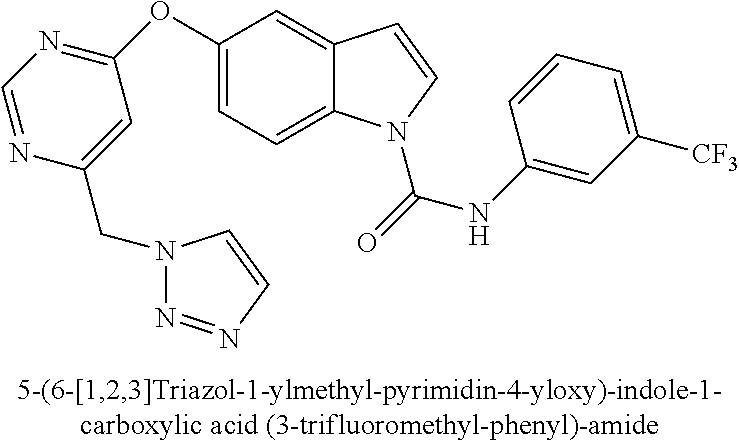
C1(OC2=NC=NC(CN3N=NC=C3)=C2)=CC=C2C(=C1)C=CN2C(=O)NC1=CC([CF3])=CC=C1
